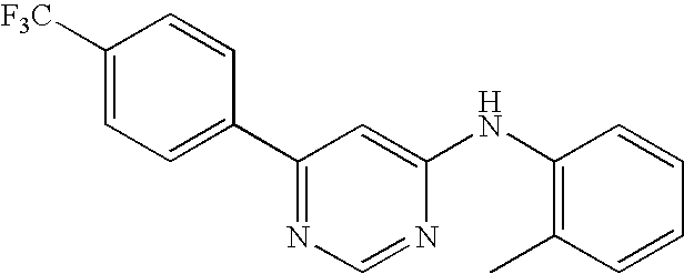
[F3C]C1=CC=C(C2=NC=NC(NC3=C(C)C=CC=C3)=C2)C=C1
